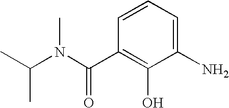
C1=CC(C(N(C(C)C)C)=O)=C(O)C(N)=C1
